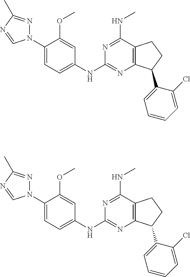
C1(N2N=C(C)N=C2)=CC=C(NC2=NC3=C(C(NC)=N2)CCC3C2=CC=CC=C2Cl)C=C1OC.C1(N2N=C(C)N=C2)=CC=C(NC2=NC3=C(C(NC)=N2)CCC3C2=CC=CC=C2Cl)C=C1OC
